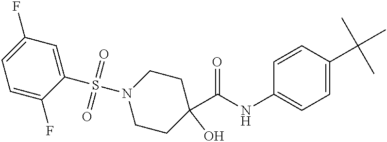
C1=CC(C(C)(C)C)=CC=C1NC(C1(O)CCN(S(C2=CC(F)=CC=C2F)(=O)=O)CC1)=O
